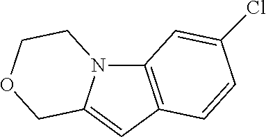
C12=C(C=C3N1CCOC3)C=CC(Cl)=C2
